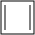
C1=CC=C1
